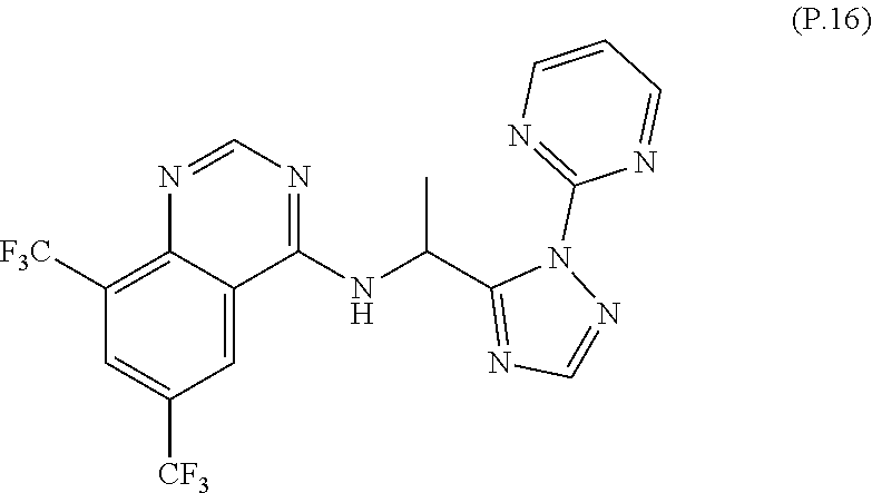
N1=C(C(NC2=NC=NC3=C([F3C])C=C([CF3])C=C23)C)N(C2=NC=CC=N2)N=C1
